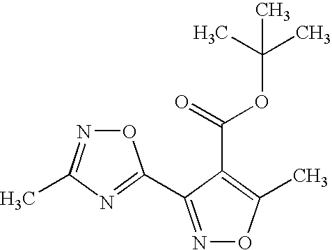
N1=C(C2=NC(C)=NO2)C(C(=O)OC(C)(C)C)=C(C)O1
